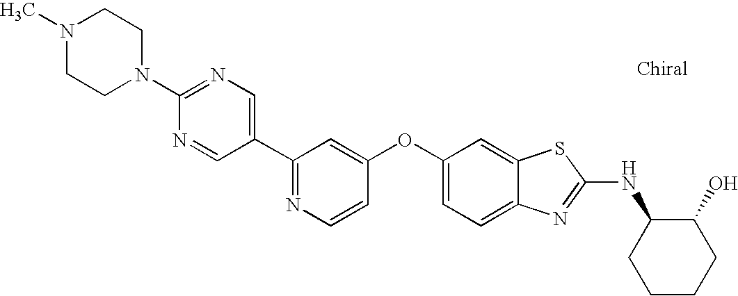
N1=C(C2=CN=C(N3CCN(C)CC3)N=C2)C=C(OC2=CC=C3C(=C2)SC(NC2CCCCC2O)=N3)C=C1
